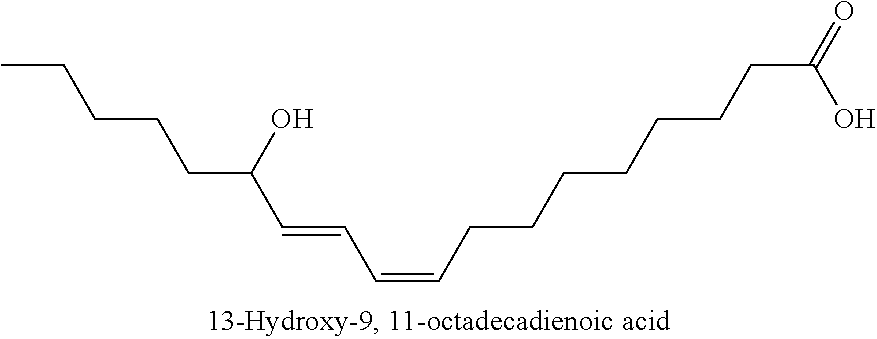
C(=CCCCCCCCC(=O)O)C=CC(CCCCC)O
